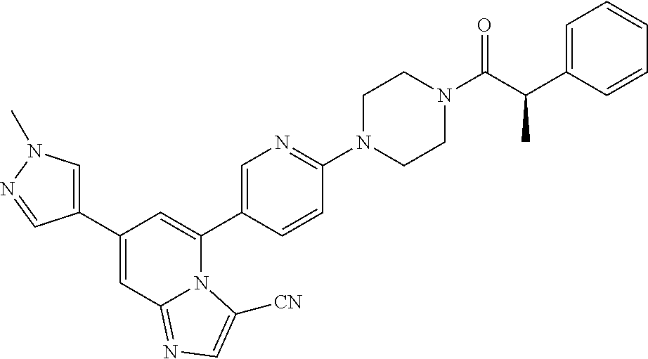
C1(C2=CN(C)N=C2)=CC2=NC=C([CN])N2C(C2=CN=C(N3CCN(C(C(C)C4=CC=CC=C4)=O)CC3)C=C2)=C1
